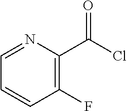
C1=CC(F)=C(C(Cl)=O)N=C1
